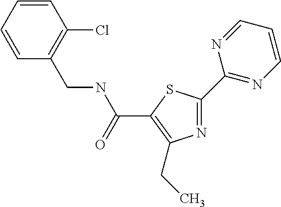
N1=C(C2=NC=CC=N2)SC(C(NCC2=C(Cl)C=CC=C2)=O)=C1CC
